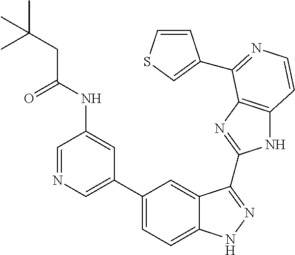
C1(C2=CN=CC(NC(CC(C)(C)C)=O)=C2)=CC=C2C(=C1)C(C1=NC3=C(N1)C=CN=C3C1=CSC=C1)=NN2
